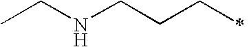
CCNCCCC
